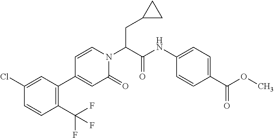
C(C(N1C=CC(C2=C(C(F)(F)F)C=CC(Cl)=C2)=CC1=O)C(NC1=CC=C(C(OC)=O)C=C1)=O)C1CC1
